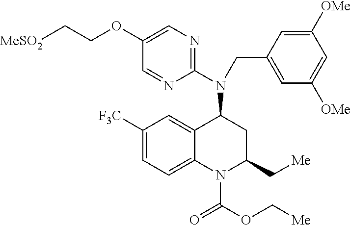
C1([F3C])=CC=C2C(=C1)C(N(C1=NC=C(OCC[MeSO2])C=N1)CC1=CC([OMe])=CC([OMe])=C1)CC(C[Me])N2C(OC[Me])=O
